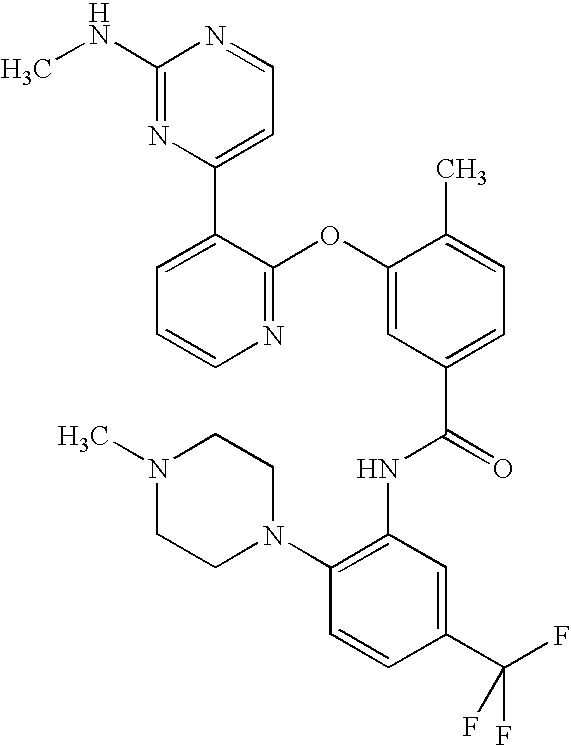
N1=C(OC2=CC(C(=O)NC3=C(N4CCN(C)CC4)C=CC(C(F)(F)F)=C3)=CC=C2C)C(C2=CC=NC(NC)=N2)=CC=C1
